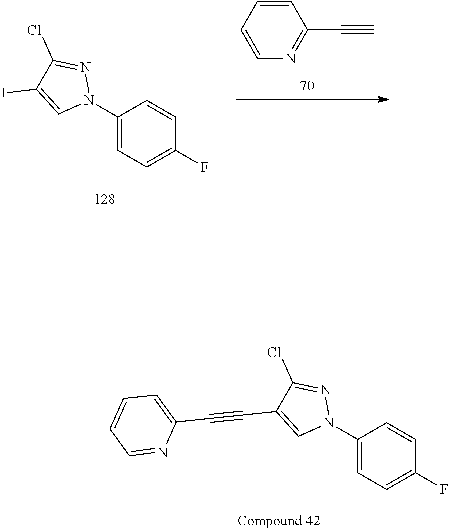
N1=C(C#C)C=CC=C1.C1=CC(N2N=C(Cl)C(I)=C2)=CC=C1F.C1=CC(N2N=C(Cl)C(C#CC3=CC=CC=N3)=C2)=CC=C1F
